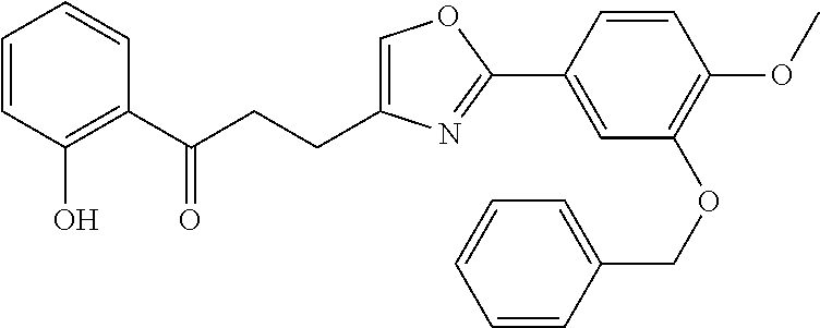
C1=CC(O)=C(C(CCC2=COC(C3=CC(OCC4=CC=CC=C4)=C(OC)C=C3)=N2)=O)C=C1
